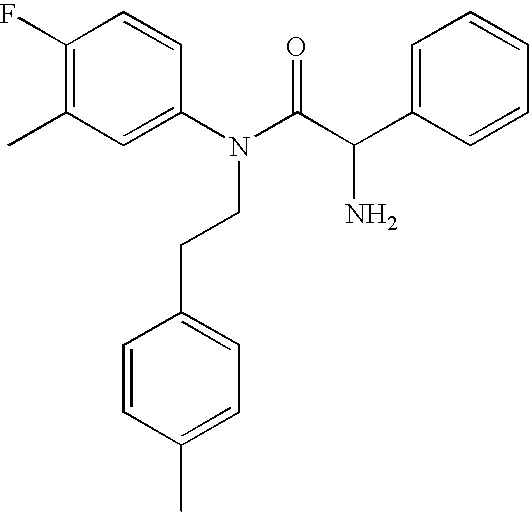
C1(F)=C(C)C=C(N(C(C(C2=CC=CC=C2)N)=O)CCC2=CC=C(C)C=C2)C=C1
